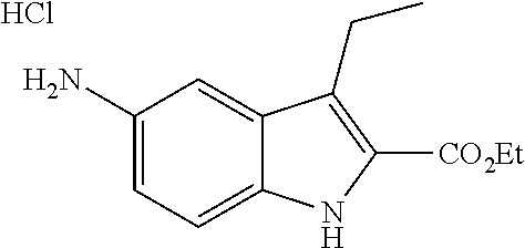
C1(N)=CC=C2C(=C1)C(CC)=C([CO2Et])N2.Cl
